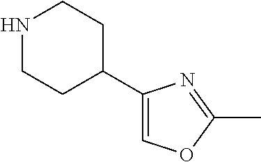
N1CCC(C2=COC(C)=N2)CC1
